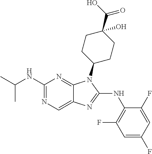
C1(NC(C)C)=NC=C2C(=N1)N(C1CCC(O)(C(O)=O)CC1)C(NC1=C(F)C=C(F)C=C1F)=N2
